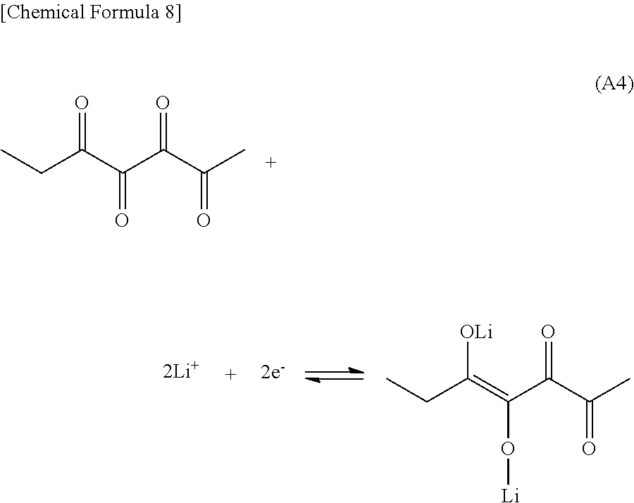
CCC(C(C(C(C)=O)=O)=O)=O.[2Li+].CCC(=C(C(C(C)=O)=O)O[Li])[OLi]
